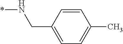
*NCC1=CC=C(C)C=C1
